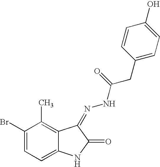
C1(Br)=CC=C2C(=C1C)C(=NNC(CC1=CC=C(O)C=C1)=O)C(=O)N2
